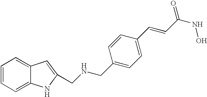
C1=CC=C2C(=C1)C=C(CNCC1=CC=C(C=CC(NO)=O)C=C1)N2
